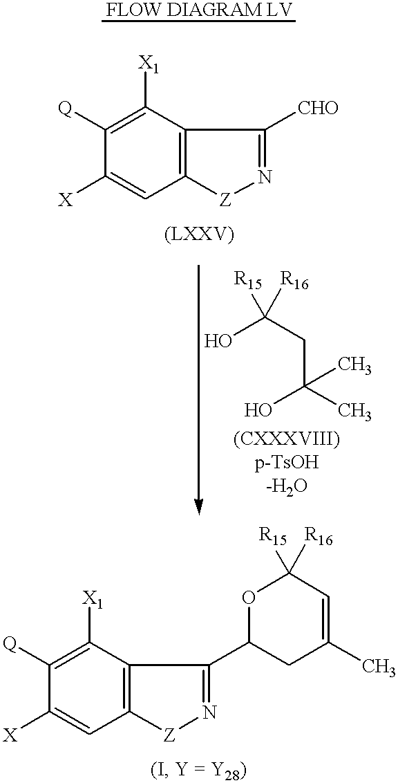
C12=C(C([X1])=C([Q])C([X])=C1)C([CHO])=N[Z]2.OC(CC(C)(O)C)([R15])[R16].C12=C(C([X1])=C([Q])C([X])=C1)C(C1CC(C)=CC([R15])([R16])O1)=N[Z]2
